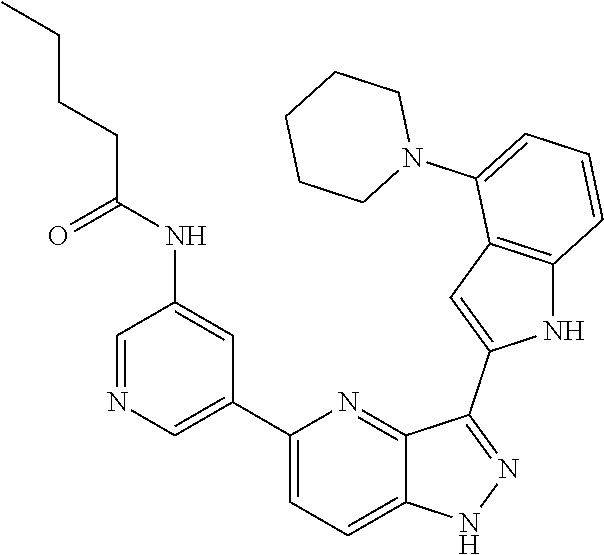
C1(C2=CN=CC(NC(CCCC)=O)=C2)=CC=C2C(=N1)C(C1=CC3=C(N1)C=CC=C3N1CCCCC1)=NN2
